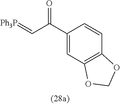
C(C(=O)C1=CC2=C(C=C1)OCO2)=[Ph3P]
